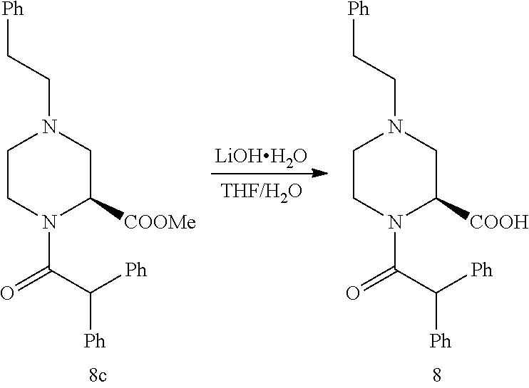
C1CN(C(=O)C([Ph])[Ph])C([COOH])CN1CC[Ph].C1CN(C(=O)C([Ph])[Ph])C([COOMe])CN1CC[Ph].[LiOHH2O]
